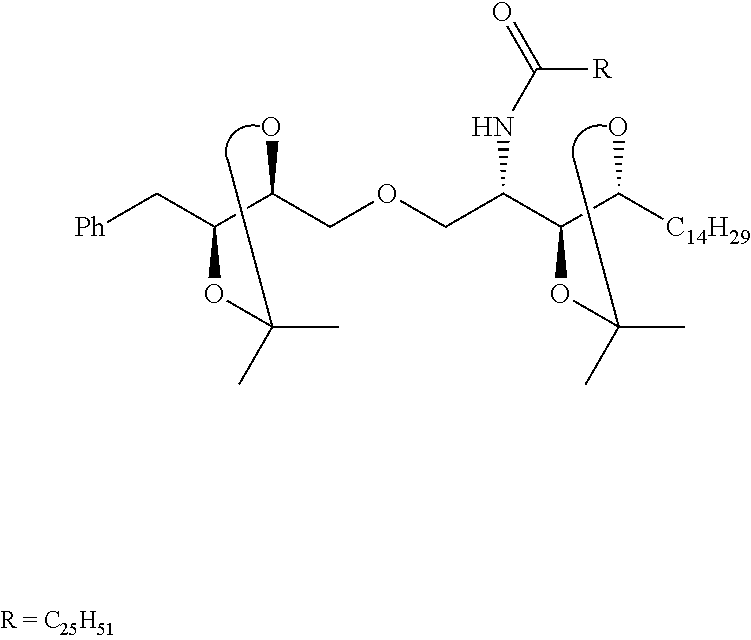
[Ph]CC(C(COCC(C(C([C14H29])O)OC(C)(C)C)NC(=O)[R])O)OC(C)(C)C
